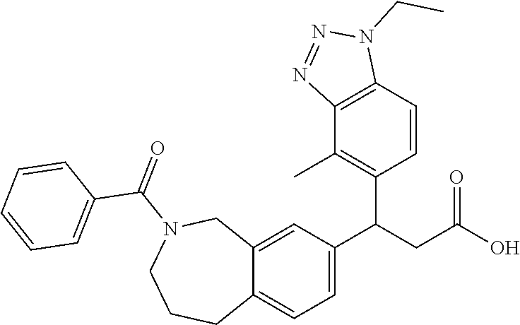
C12=CC=C(C(CC(O)=O)C3=C(C)C4=C(C=C3)N(CC)N=N4)C=C1CN(C(=O)C1=CC=CC=C1)CCC2
